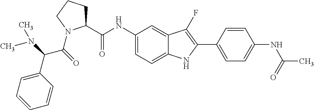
C1(NC(C2CCCN2C(=O)C(N(C)C)C2=CC=CC=C2)=O)=CC=C2C(=C1)C(F)=C(C1=CC=C(NC(C)=O)C=C1)N2
